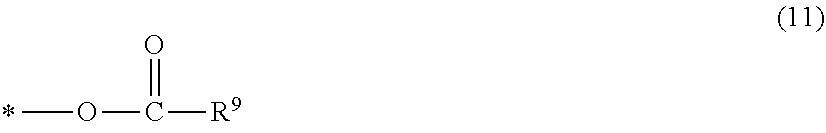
COC([R9])=O
